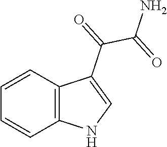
C12=C(C=CC=C1)C(C(C(N)=O)=O)=CN2
